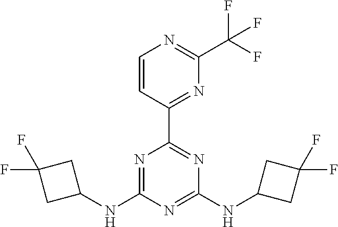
C1(NC2=NC(C3=NC(C(F)(F)F)=NC=C3)=NC(NC3CC(F)(F)C3)=N2)CC(F)(F)C1
